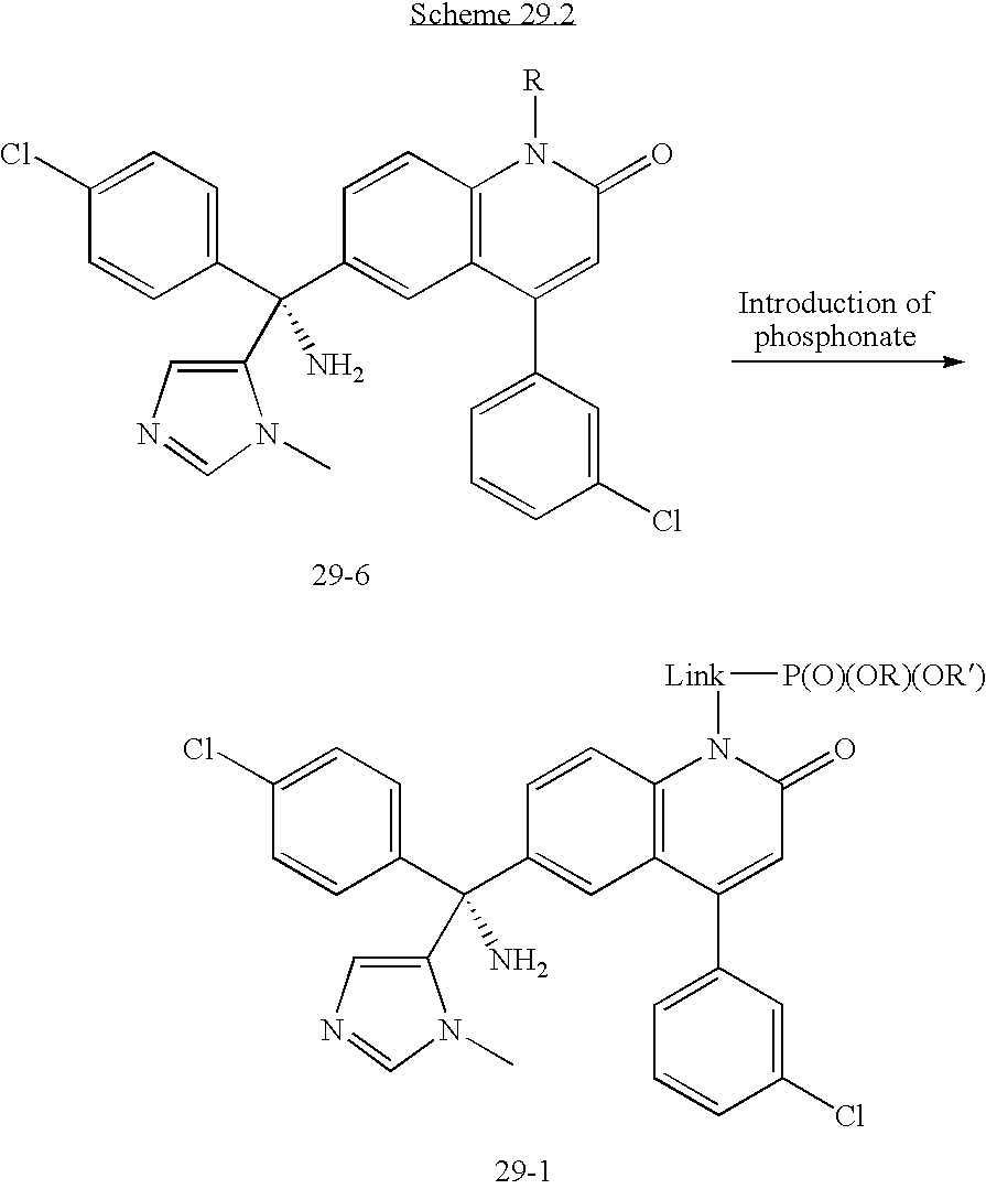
C1=C(Cl)C=CC(C(C2=CC3=C(C=C2)N([Link][P(O)(OR)(OR)])C(=O)C=C3C2=CC=CC(Cl)=C2)(C2=CN=CN2C)N)=C1.C1=C(Cl)C=CC(C(C2=CC3=C(C=C2)N([R])C(=O)C=C3C2=CC=CC(Cl)=C2)(C2=CN=CN2C)N)=C1
